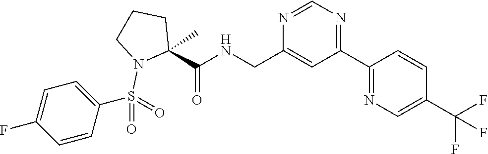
N1=C(C2=NC=C(C(F)(F)F)C=C2)C=C(CNC(C2(C)CCCN2S(C2=CC=C(F)C=C2)(=O)=O)=O)N=C1
